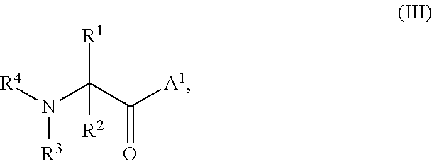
N(C(C([A1])=O)([R1])[R2])([R4])[R3]
